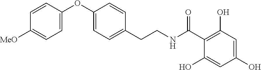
C1(OC2=CC=C([MeO])C=C2)=CC=C(CCNC(C2=C(O)C=C(O)C=C2O)=O)C=C1
